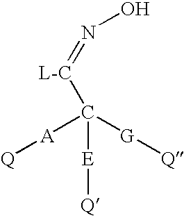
C([A][Q])([G][Q])([E][Q])[L-C]=NO
